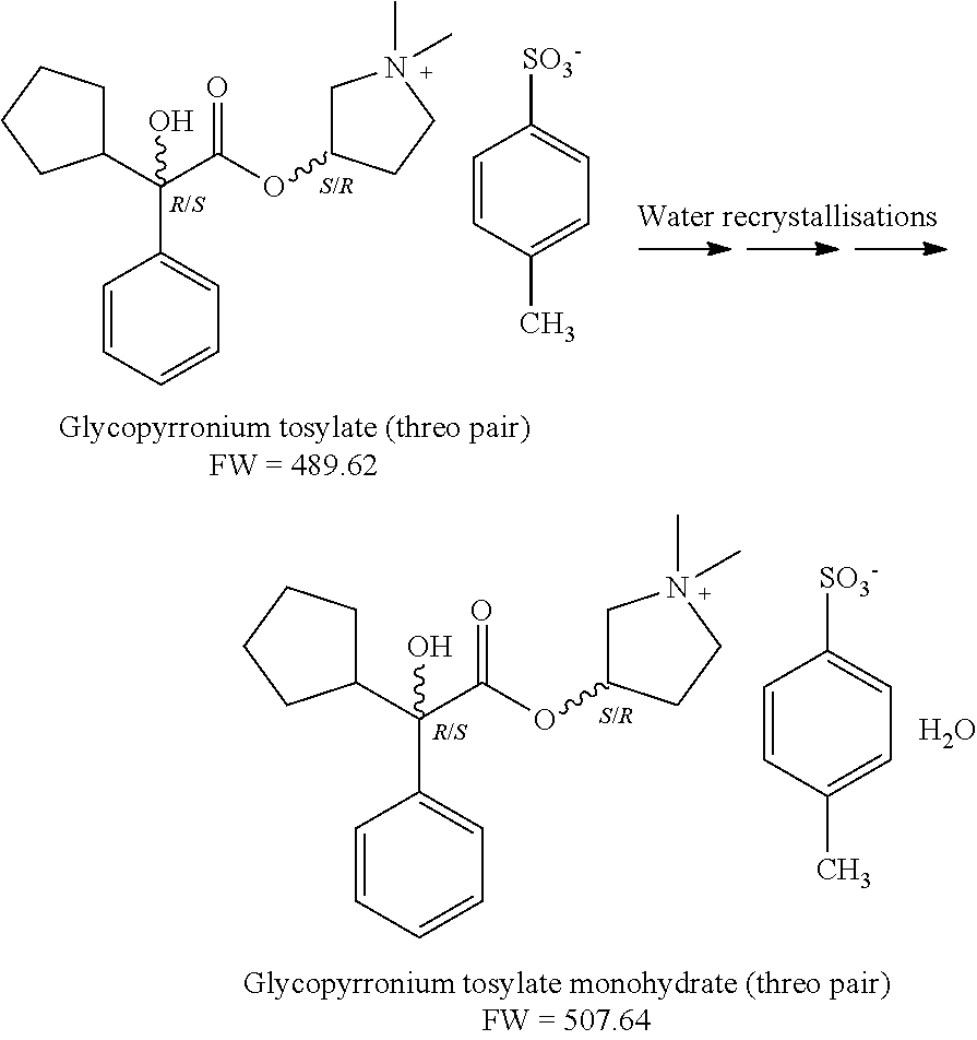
C1(C(C(OC2CN(C)(C)CC2)=O)(C2=CC=CC=C2)O)CCCC1.C1=CC(C)=CC=C1[SO3-].O.C1(C(C(OC2CN(C)(C)CC2)=O)(C2=CC=CC=C2)O)CCCC1.C1=CC(C)=CC=C1[SO3-]
